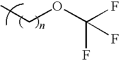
CCOC(F)(F)F
